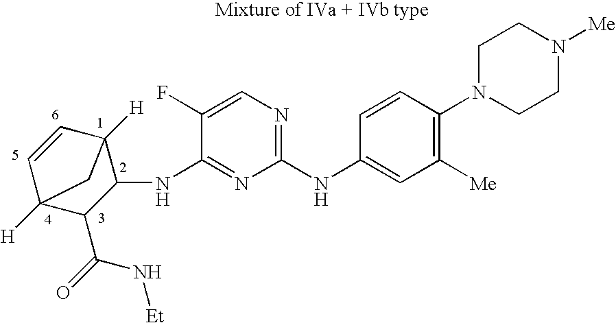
C1(NC2=CC([Me])=C(N3CCN([Me])CC3)C=C2)=NC=C(F)C(NC2C3([H])C=CC([H])(C2C(=O)N[Et])C3)=N1
